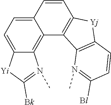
C12=CC=C3C(=C1C1=C(C=C2)[Yj]C2=C1N(C)=C([Bl])C=C2)N(C)=C([Bk])[Yi]3
